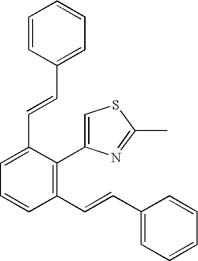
C1(C=CC2=CC=CC=C2)=C(C2=CSC(C)=N2)C(C=CC2=CC=CC=C2)=CC=C1
